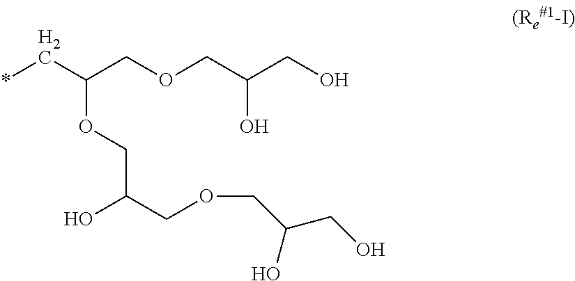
*CC(COCC(CO)O)OCC(COCC(CO)O)O
